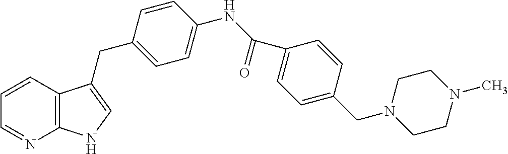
C12=C(C=CC=N1)C(CC1=CC=C(NC(C3=CC=C(CN4CCN(C)CC4)C=C3)=O)C=C1)=CN2
